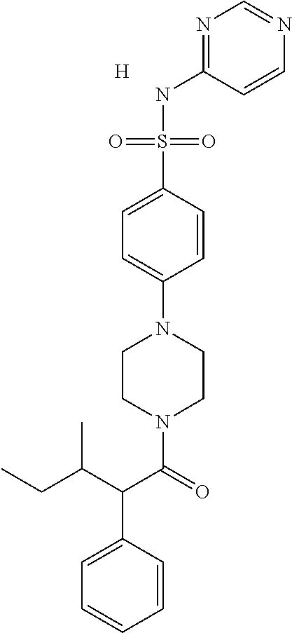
C1=CC(C(C(CC)C)C(=O)N2CCN(C3=CC=C(S(=O)(=O)NC4=NC=NC=C4)C=C3)CC2)=CC=C1.[H]
